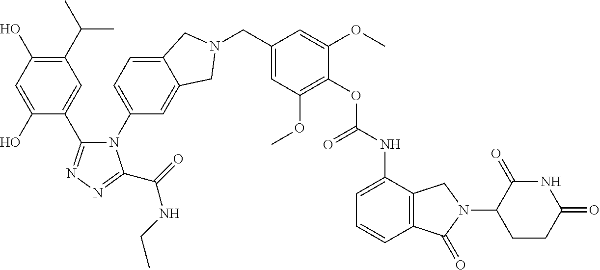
C1(C(C)C)=C(O)C=C(O)C(C2=NN=C(C(NCC)=O)N2C2=CC=C3C(=C2)CN(CC2=CC(OC)=C(OC(=O)NC4=CC=CC5=C4CN(C4CCC(=O)NC4=O)C5=O)C(OC)=C2)C3)=C1
